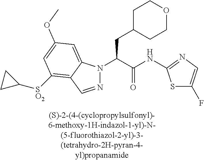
C1C(CC(N2N=CC3=C([SO2]C4CC4)C=C(OC)C=C23)C(NC2=NC=C(F)S2)=O)CCOC1
